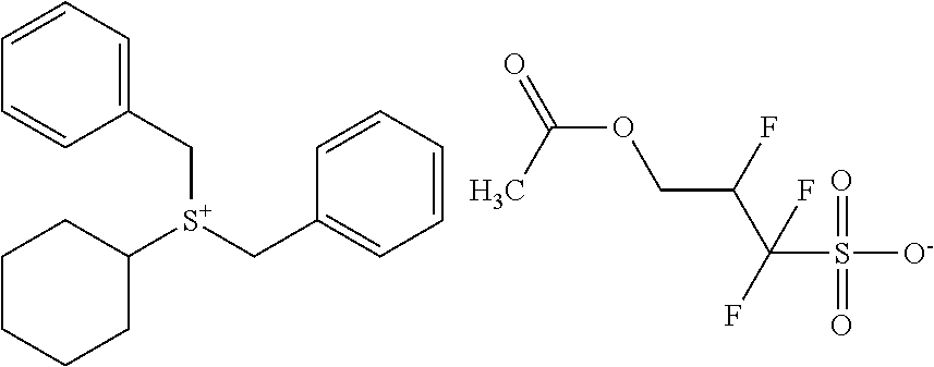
O(CC(C(S([O-])(=O)=O)(F)F)F)C(=O)C.C1(C[S+](C2CCCCC2)CC2=CC=CC=C2)=CC=CC=C1
